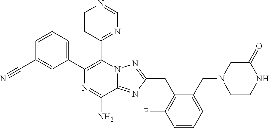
C1=CC(C#N)=CC(C2=C(C3=NC=NC=C3)N3C(=NC(CC4=C(F)C=CC=C4CN4CC(=O)NCC4)=N3)C(N)=N2)=C1
